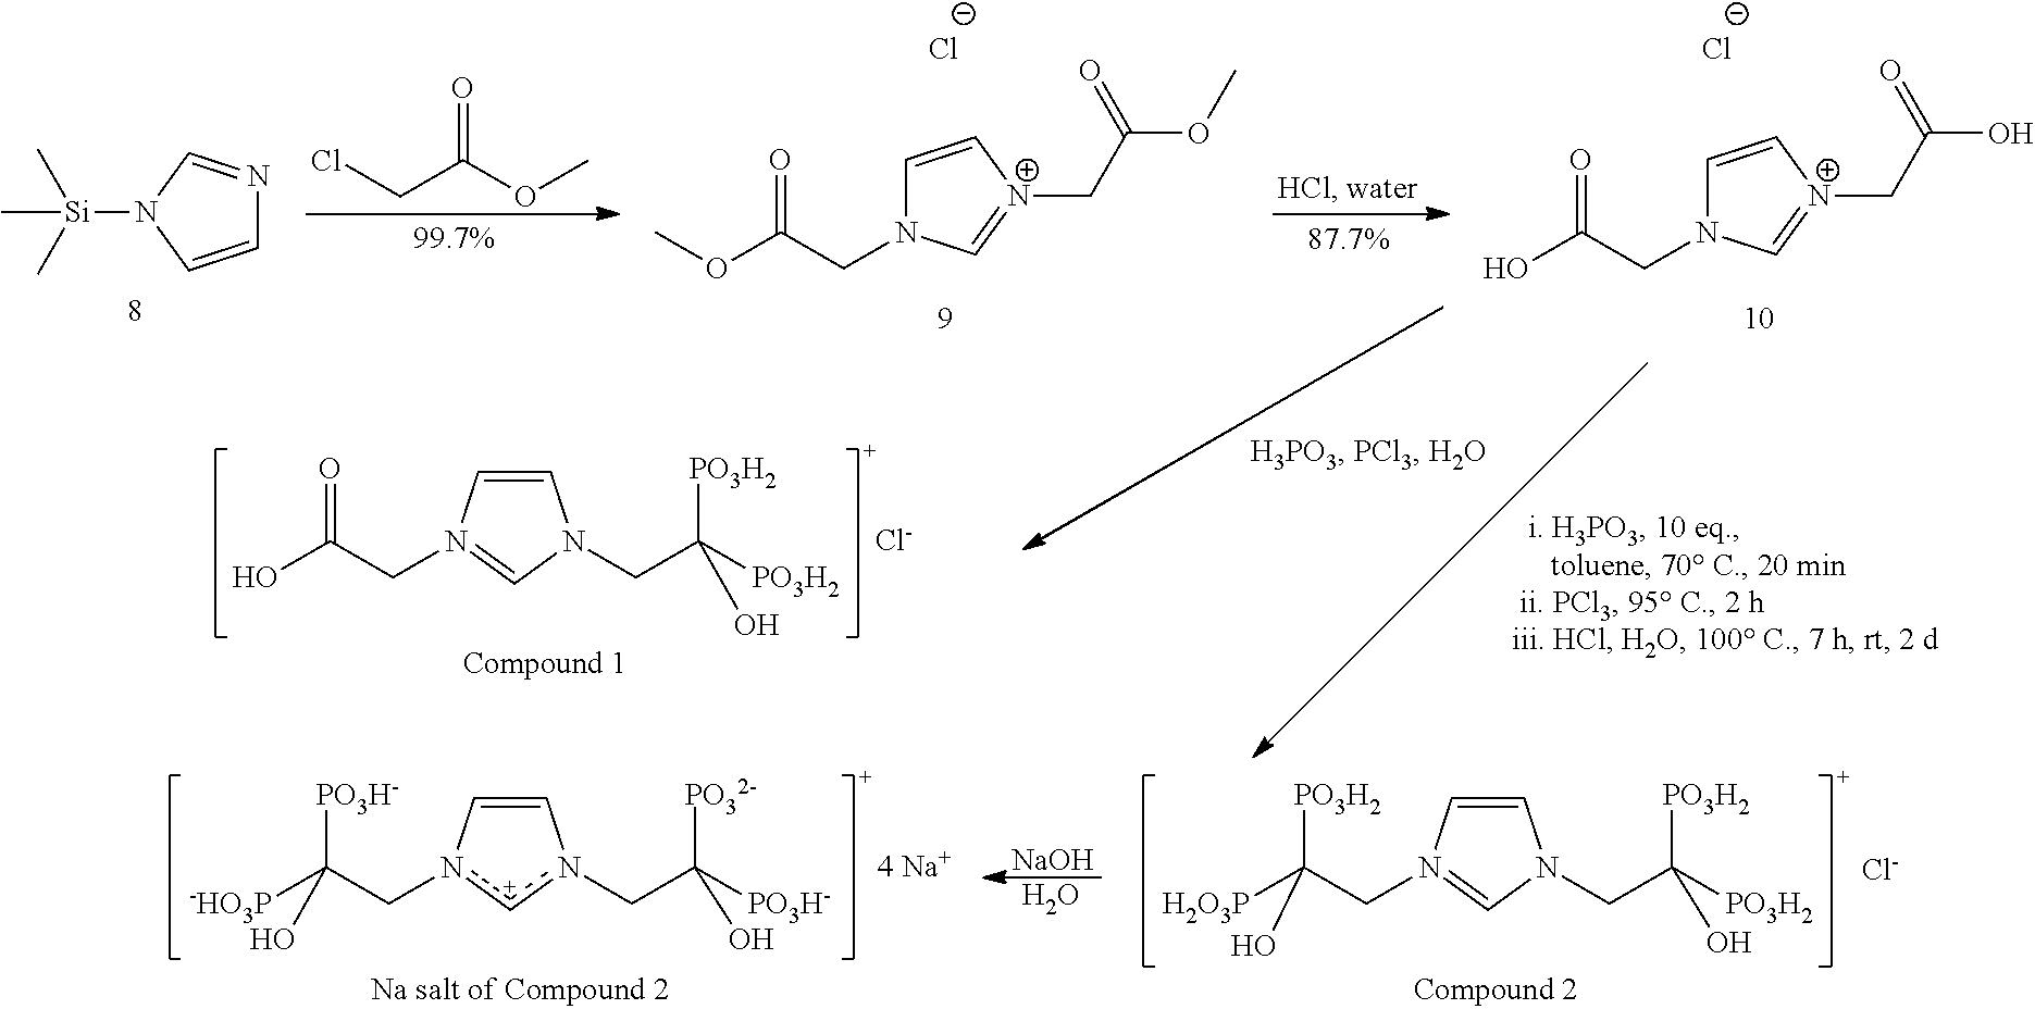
ClCC(OC)=O.C1=CN([Si](C)(C)C)C=N1.COC(CN1C=C[N+](CC(OC)=O)=C1)=O.[Cl-].C(CN1C=C[N+](CC(O)=O)=C1)(O)=O.[Cl-].C1=CN(CC(O)=O)=CN1CC([PO3H2])([PO3H2])O.C1=Cn(CC([-HO3P])([PO3H-])O)[c+]n1CC([PO3H-])([PO32-])O.[NaOH].O.C1=CN(CC([H2O3P])([PO3H2])O)=CN1CC([PO3H2])([PO3H2])O.[Cl-].[4 Na+].[Cl-]
